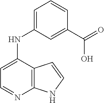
C12=C(C(NC3=CC=CC(C(=O)O)=C3)=CC=N1)C=CN2
